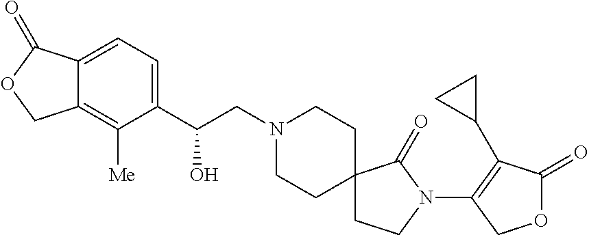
C1(C(CN2CCC3(CC2)CCN(C2=C(C4CC4)C(=O)OC2)C3=O)O)=CC=C2C(=C1[Me])COC2=O
